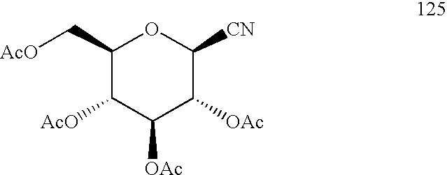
C1(C[AcO])C([AcO])C([OAc])C([OAc])C([CN])O1
